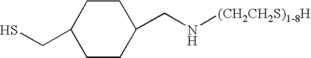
C(N[(CH2CH2S)1-8H])C1CCC(CS)CC1
